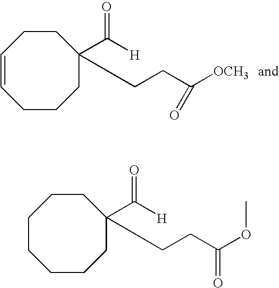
C1=CCCCC(C([H])=O)(CCC([OCH3])=O)CC1.C1CCCCC(C([H])=O)(CCC(OC)=O)CC1
